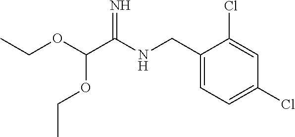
C1(CNC(=N)C(OCC)OCC)=CC=C(Cl)C=C1Cl
